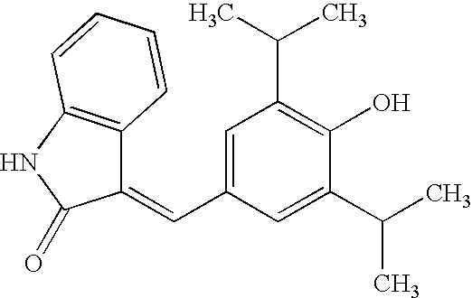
C1(=CC2=CC(C(C)C)=C(O)C(C(C)C)=C2)C2=C(NC1=O)C=CC=C2
